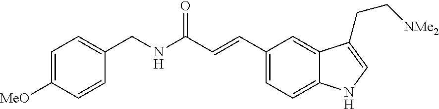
C1=C([MeO])C=CC(CNC(C=CC2=CC=C3C(=C2)C(CC[NMe2])=CN3)=O)=C1
